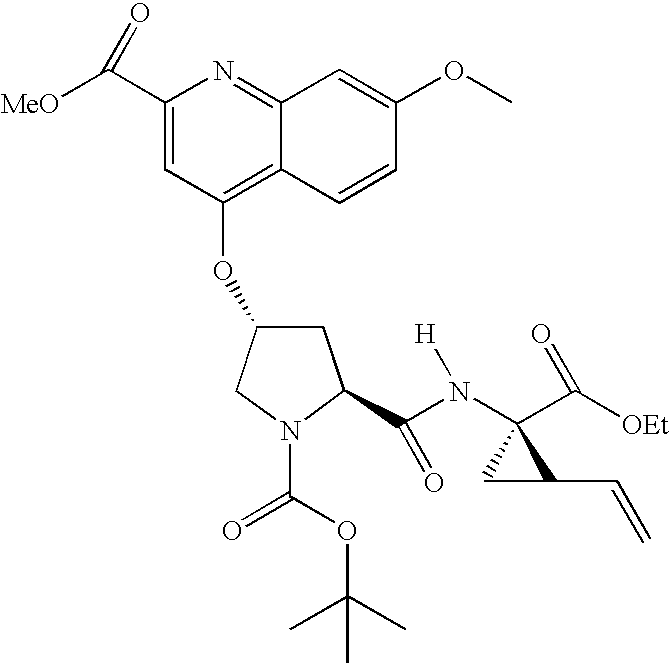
C1(C([MeO])=O)=CC(OC2CC(C(N([H])C3(C([OEt])=O)CC3C=C)=O)N(C(=O)OC(C)(C)C)C2)=C2C(=N1)C=C(OC)C=C2
